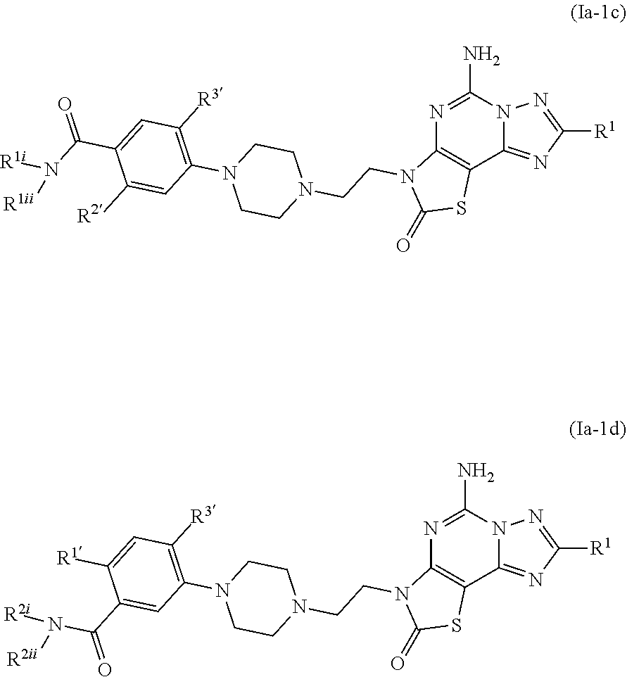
N1=C(N)N2C(=NC([R1])=N2)C2=C1N(CCN1CCN(C3=C([R3])C=C(C(N([R1i])[R1ii])=O)C([R2])=C3)CC1)C(=O)S2.N1=C(N)N2C(=NC([R1])=N2)C2=C1N(CCN1CCN(C3=C([R3])C=C([R1])C(C(=O)N([R2i])[R2ii])=C3)CC1)C(=O)S2
